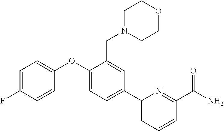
C1=C(F)C=CC(OC2=CC=C(C3=CC=CC(C(N)=O)=N3)C=C2CN2CCOCC2)=C1
